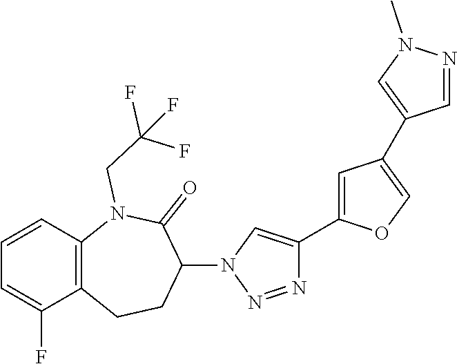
C1=CC2=C(C(F)=C1)CCC(N1C=C(C3=CC(C4=CN(C)N=C4)=CO3)N=N1)C(=O)N2CC(F)(F)F
